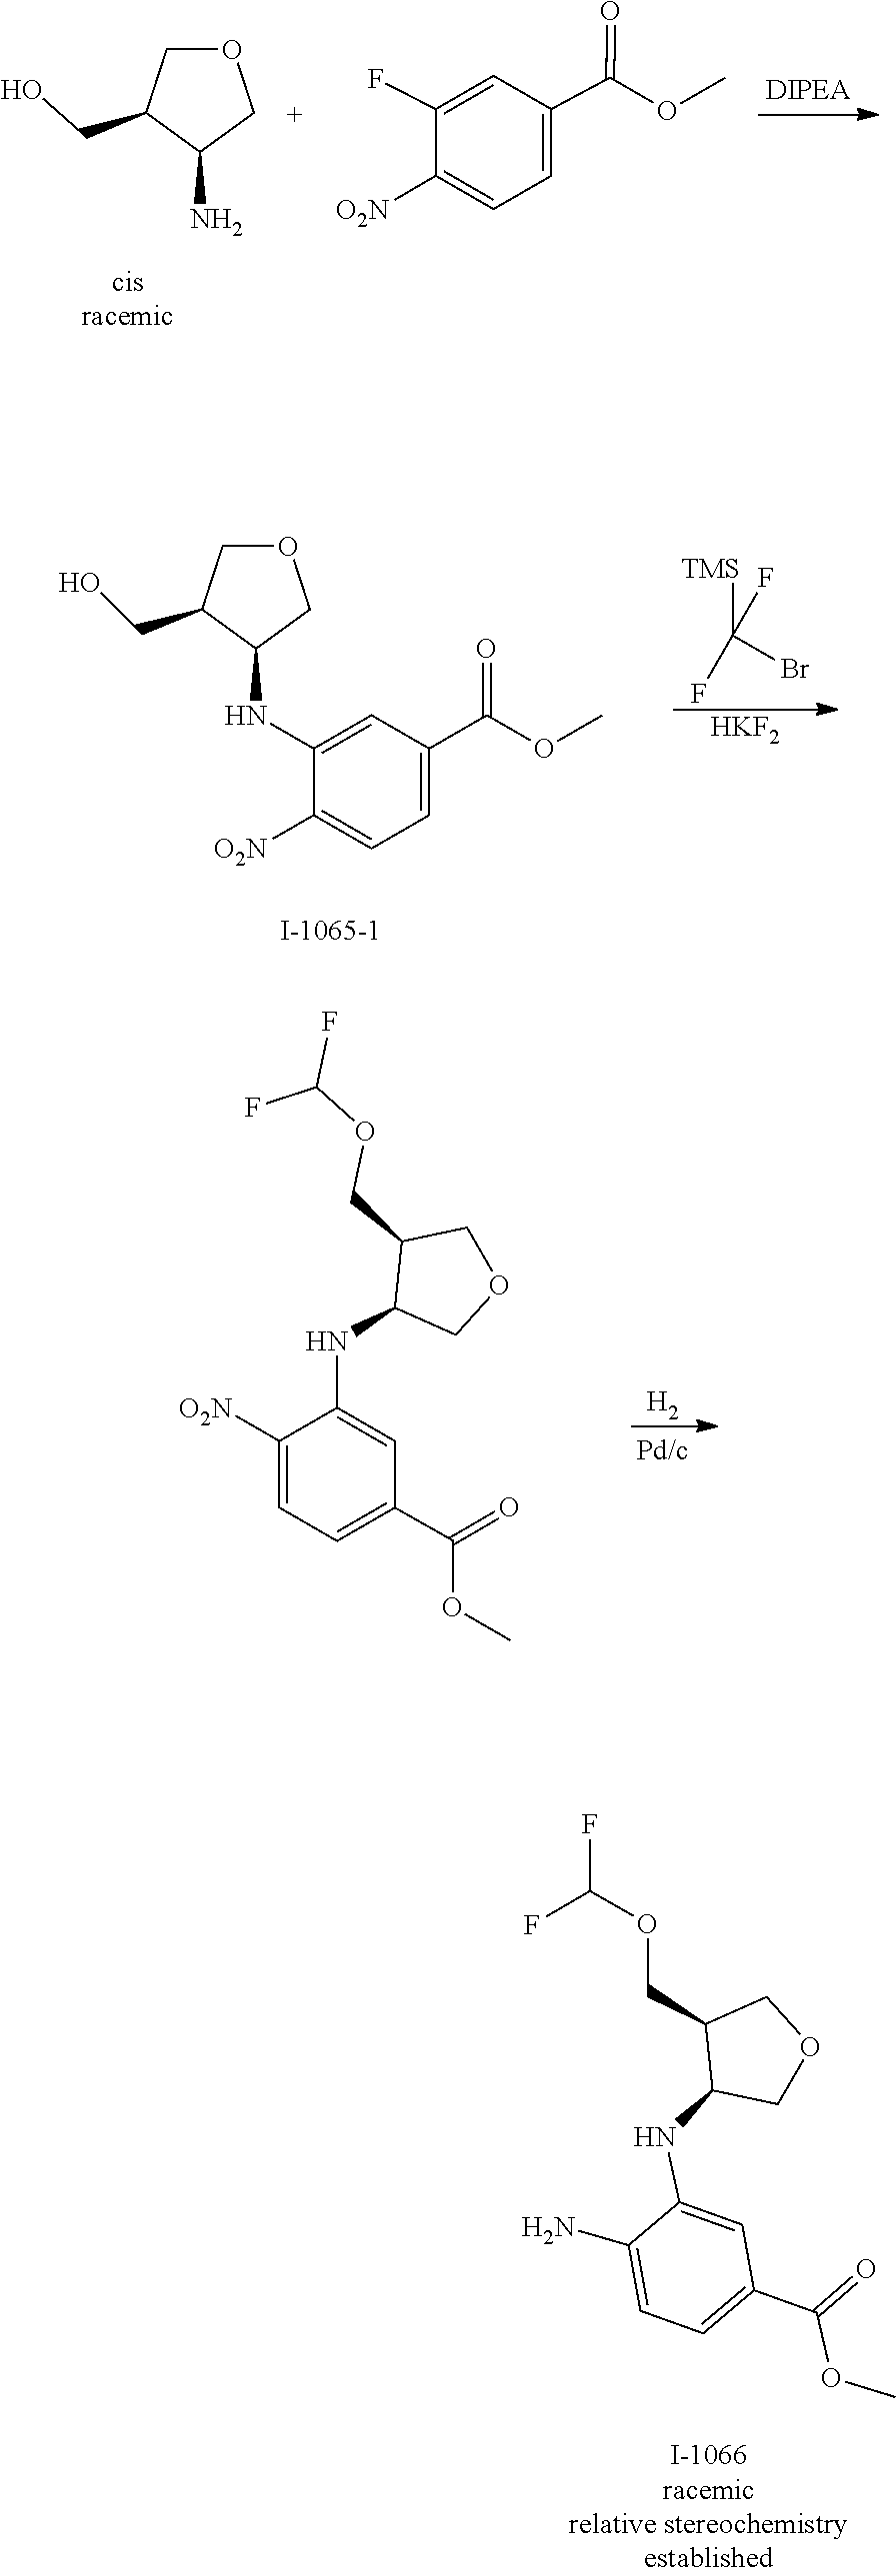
C1(CO)C(N)COC1.C1=C(F)C([O2N])=CC=C1C(=O)OC.[HKF2].[TMS]C(F)(F)Br.C1(CO)C(NC2=CC(C(=O)OC)=CC=C2[O2N])COC1.[H2].C1=C(C(OC)=O)C=C(NC2COCC2COC(F)F)C([O2N])=C1.FC(F)OCC1C(NC2=CC(C(=O)OC)=CC=C2N)COC1
